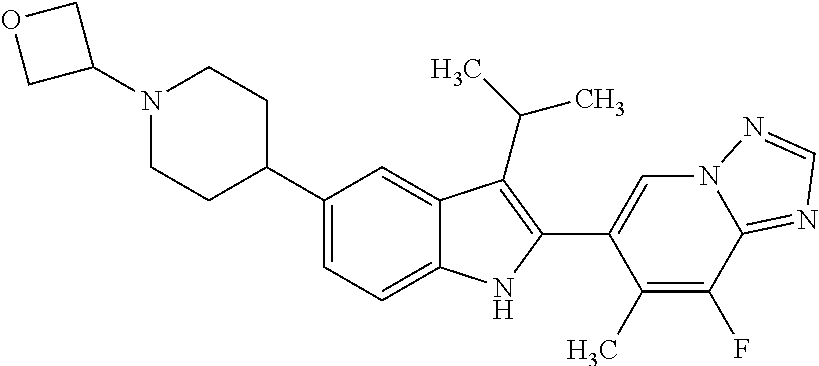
N1(C2COC2)CCC(C2=CC=C3C(=C2)C(C(C)C)=C(C2=CN4C(=NC=N4)C(F)=C2C)N3)CC1
